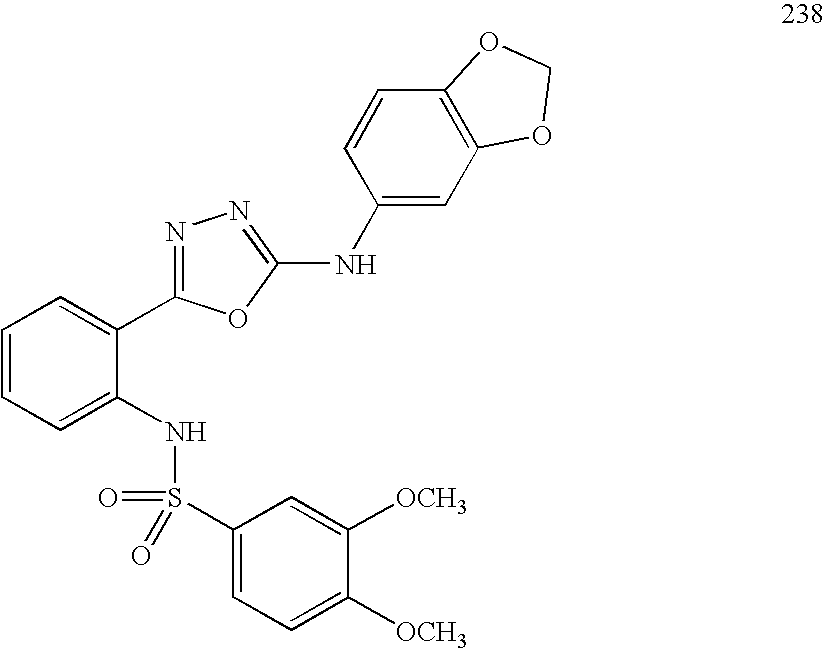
C1=CC=C(NS(C2=CC=C([OCH3])C([OCH3])=C2)(=O)=O)C(C2=NN=C(NC3=CC4=C(C=C3)OCO4)O2)=C1
